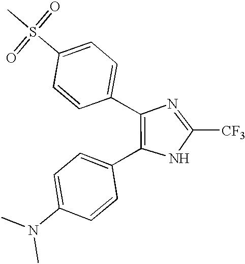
N1=C([CF3])NC(C2=CC=C(N(C)C)C=C2)=C1C1=CC=C(S(C)(=O)=O)C=C1
